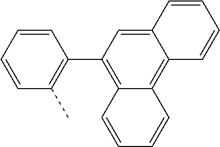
C1=CC=CC(C2=C3C(=C4C(=C2)C=CC=C4)C=CC=C3)=C1C
